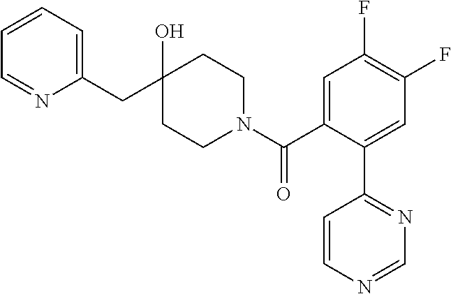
C1(CC2(O)CCN(C(C3=CC(F)=C(F)C=C3C3=NC=NC=C3)=O)CC2)=CC=CC=N1
